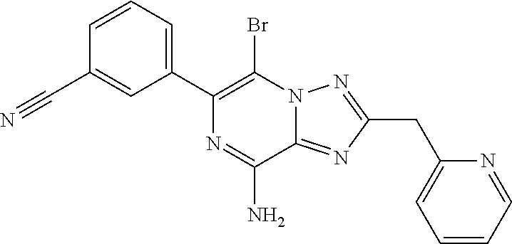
C1=CC(C#N)=CC(C2=C(Br)N3C(=NC(CC4=CC=CC=N4)=N3)C(N)=N2)=C1
